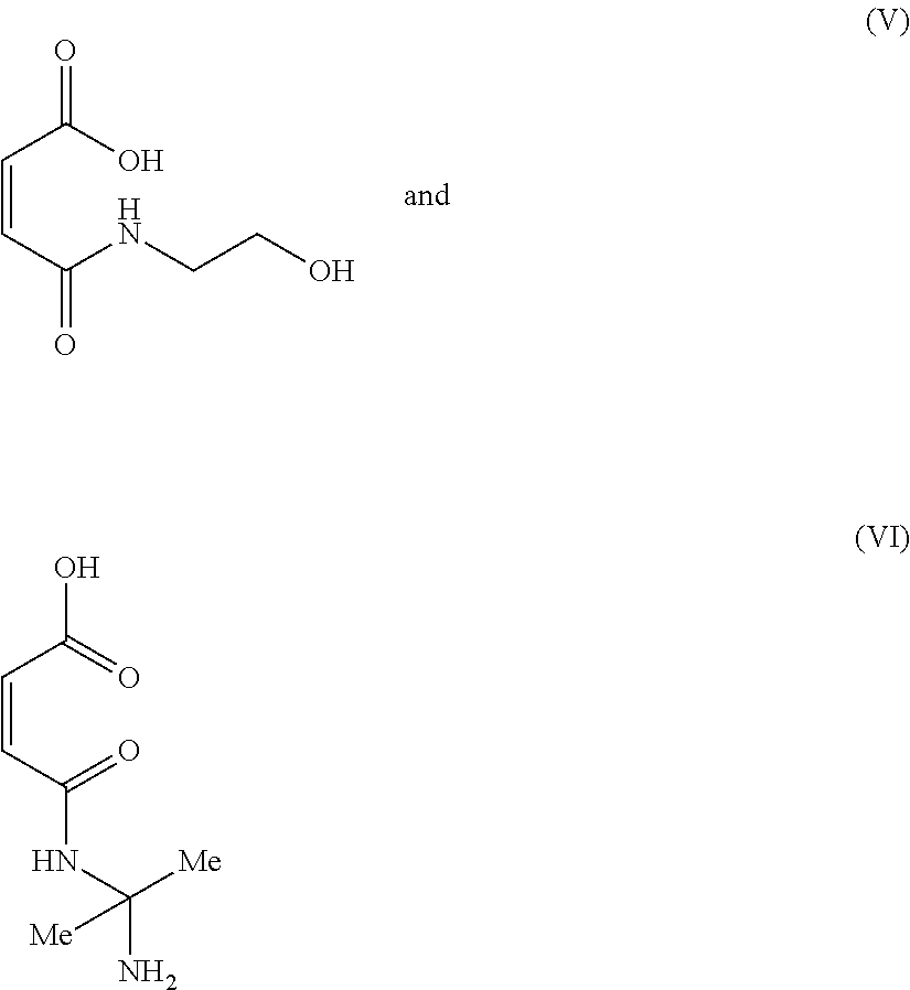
C(=CC(=O)NCCO)C(=O)O.C(=CC(NC(N)([Me])[Me])=O)C(O)=O
